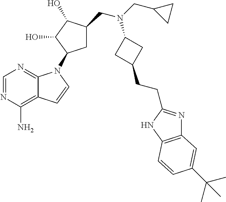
N1=C2C(=C(N)N=C1)C=CN2C1CC(CN(CC2CC2)C2CC(CCC3=NC4=C(N3)C=CC(C(C)(C)C)=C4)C2)C(O)C1O
